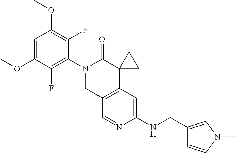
C1=C(OC)C(F)=C(N2CC3=C(C4(C2=O)CC4)C=C(NCC2=CN(C)C=C2)N=C3)C(F)=C1OC
